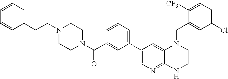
N1(C(C2=CC(C3=CN=C4C(=C3)N(CC3=CC(Cl)=CC=C3[CF3])CCN4)=CC=C2)=O)CCN(CCC2=CC=CC=C2)CC1
